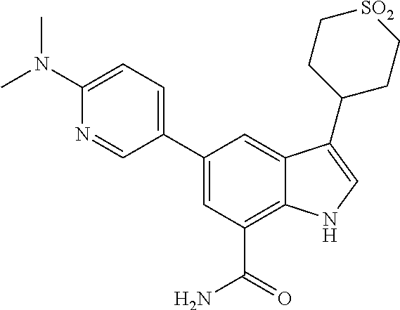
C1(C2=CC=C(N(C)C)N=C2)=CC(C(N)=O)=C2C(=C1)C(C1CC[SO2]CC1)=CN2
